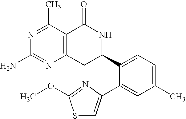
N1=C(C)C2=C(N=C1N)CC(C1=CC=C(C)C=C1C1=CSC(OC)=N1)NC2=O
